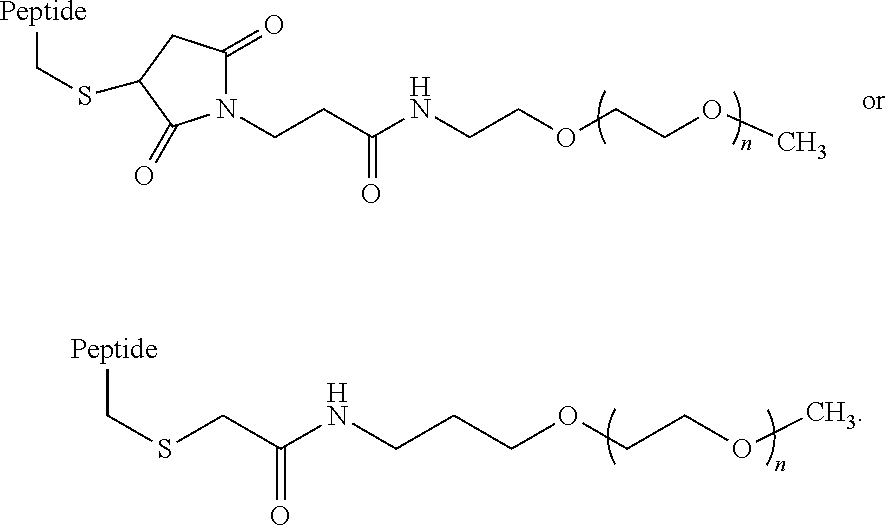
N1(CCC(NCCOCCOC)=O)C(=O)CC(SC[Peptide])C1=O.S(CC(NCCCOCCOC)=O)C[Peptide]
